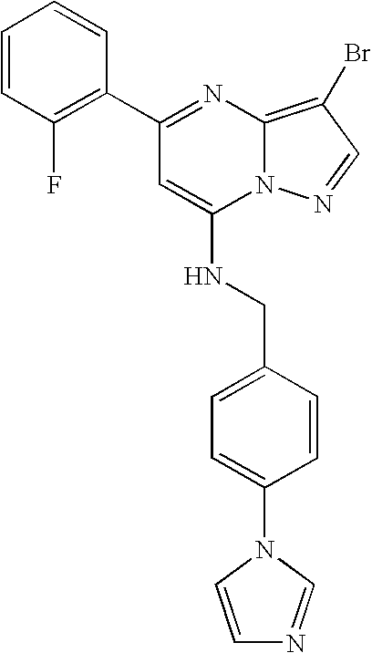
C1(C2=NC3=C(Br)C=NN3C(NCC3=CC=C(N4C=CN=C4)C=C3)=C2)=C(F)C=CC=C1
